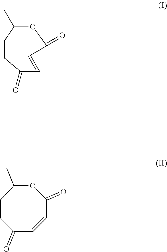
C1(C)OC(=O)C=CC(=O)CC1.C1(=O)C=CC(=O)OC(C)CC1
